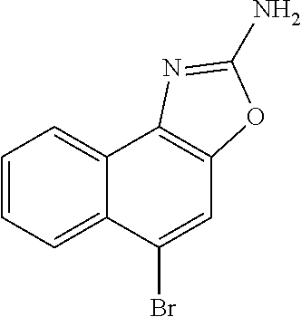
C12=CC=CC=C1C(Br)=CC1=C2N=C(N)O1
